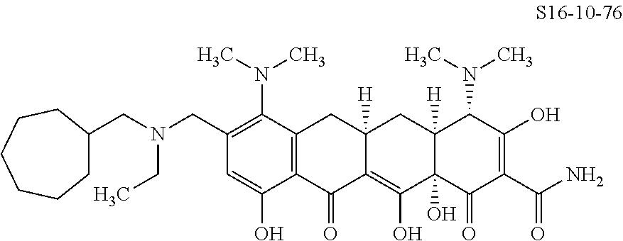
C1C(CN(CC2=C(N(C)C)C3=C(C(O)=C2)C(=O)C2=C(O)C4(O)C([H])(CC2([H])C3)C(N(C)C)C(O)=C(C(N)=O)C4=O)CC)CCCCC1
